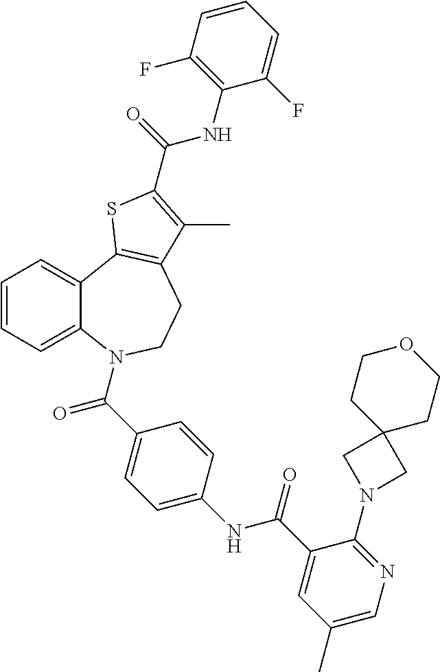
C1=CC=C2C(=C1)C1=C(CCN2C(=O)C2=CC=C(NC(=O)C3=CC(C)=CN=C3N3CC4(C3)CCOCC4)C=C2)C(C)=C(C(NC2=C(F)C=CC=C2F)=O)S1
